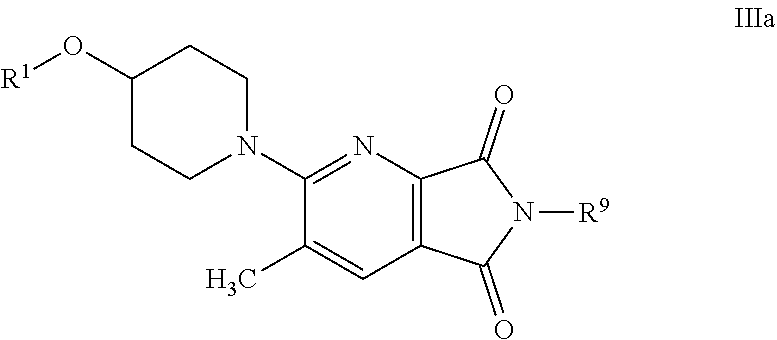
C1(O[R1])CCN(C2=NC3=C(C=C2C)C(=O)N([R9])C3=O)CC1
